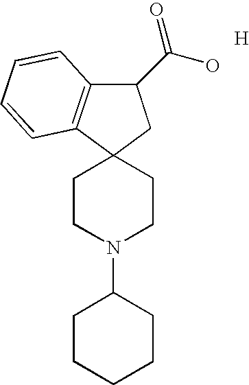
C1(C(O)=O)C2=C(C3(C1)CCN(C1CCCCC1)CC3)C=CC=C2.[H]
